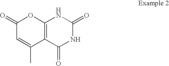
C1(=O)C=C(C)C2=C(O1)NC(=O)NC2=O
